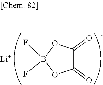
[Li].FB1(F)OC(=O)C(=O)O1
